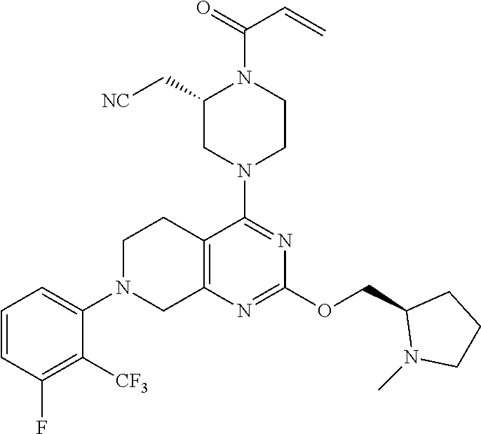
C12=C(N=C(OCC3N(C)CCC3)N=C1N1CCN(C(=O)C=C)C(C[NC])C1)CN(C1=CC=CC(F)=C1[CF3])CC2
